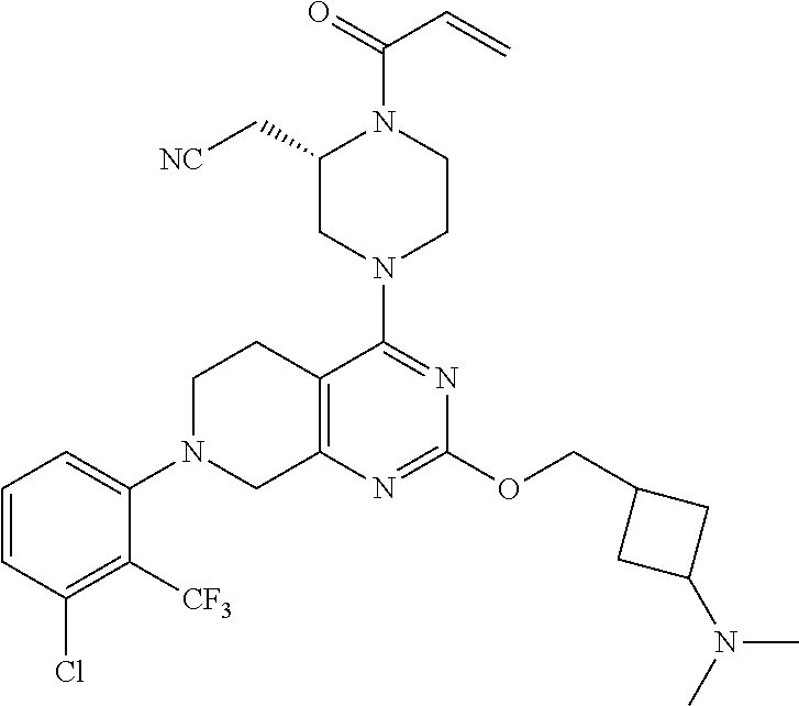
C1=CC(Cl)=C([CF3])C(N2CC3=C(CC2)C(N2CCN(C(=O)C=C)C(C[NC])C2)=NC(OCC2CC(N(C)C)C2)=N3)=C1
